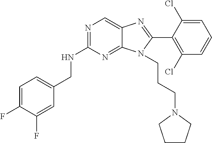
C1=C(F)C(F)=CC(CNC2=NC=C3C(=N2)N(CCCN2CCCC2)C(C2=C(Cl)C=CC=C2Cl)=N3)=C1
